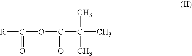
[R]C(OC(C(C)(C)C)=O)=O
